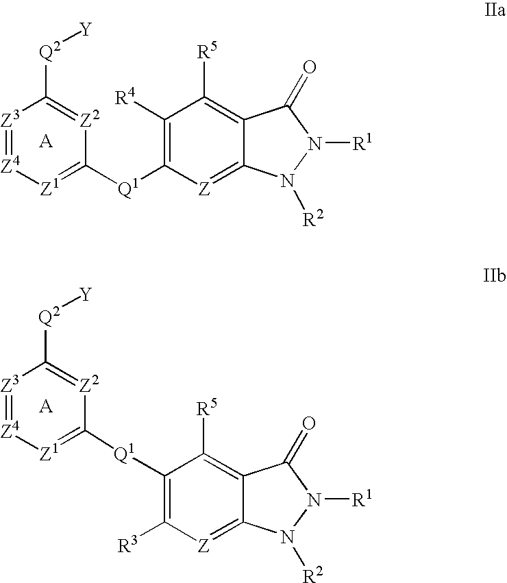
[Z3]1=[Z4][Z1]=C([Q1]C2=C([R4])C([R5])=C3C(=[Z]2)N([R2])N([R1])C3=O)[Z2]=C1[Q2][Y].[R3]C1=C([Q1]C2=[Z1][Z4]=[Z3]C([Q2][Y])=[Z2]2)C([R5])=C2C(=[Z]1)N([R2])N([R1])C2=O
